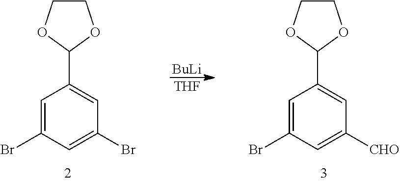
[BuLi].[THF].C1COC(C2=CC(Br)=CC(Br)=C2)O1.C1COC(C2=CC([CHO])=CC(Br)=C2)O1
